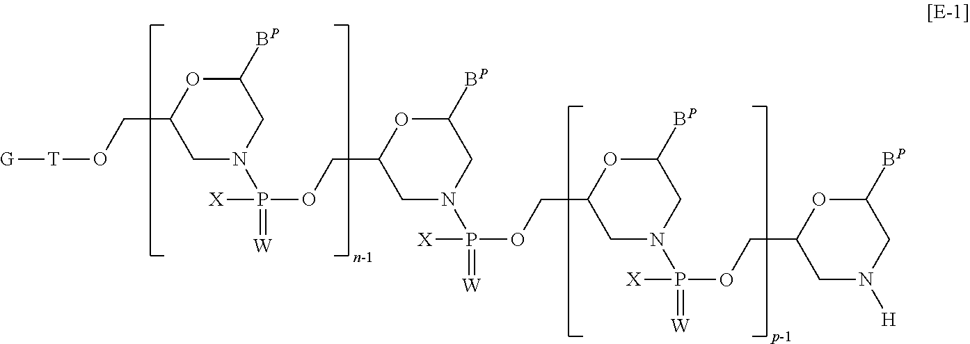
C1([BP])OC(CO[T][G])CN(P(=[W])([X])OCC2CN(P([X])(OCC3OC([BP])CN(P(=[W])([X])OCC4CN([H])CC([BP])O4)C3)=[W])CC([BP])O2)C1
